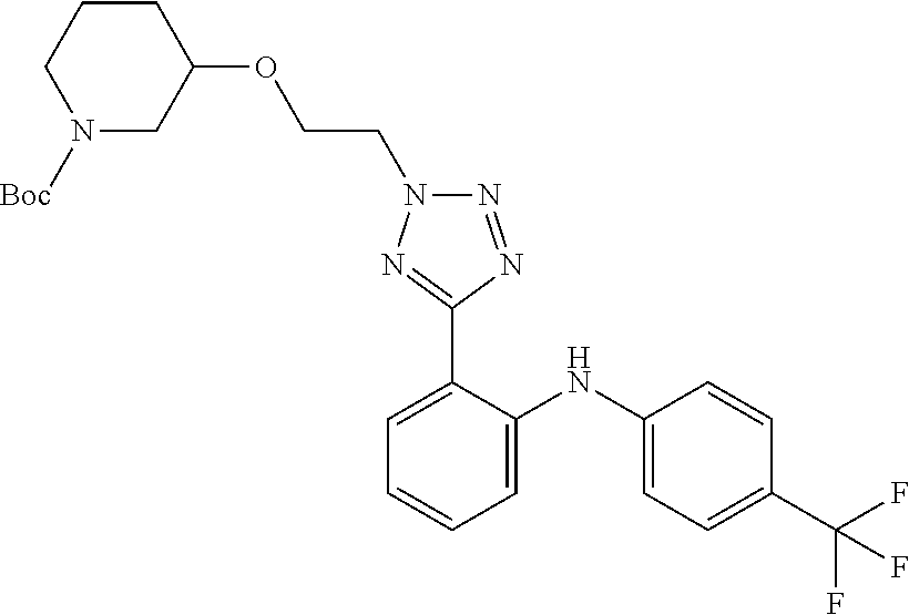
C1=CC(C(F)(F)F)=CC=C1NC1=CC=CC=C1C1=NN(CCOC2CCCN([Boc])C2)N=N1
